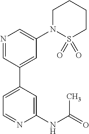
C1(NC(=O)C)=CC(C2=CC(N3S(=O)(=O)CCCC3)=CN=C2)=CC=N1
